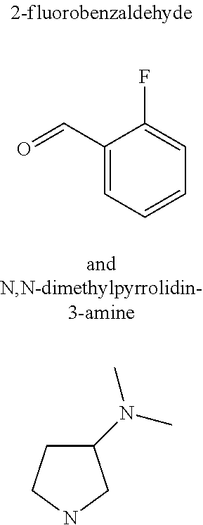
O=CC1=CC=CC=C1F.C1(N(C)C)CCNC1
